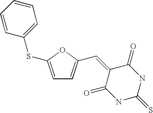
C1=C(SC2=CC=CC=C2)OC(C=C2C(=O)NC(=S)NC2=O)=C1
